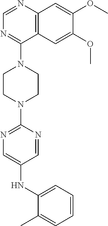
C12=C(N=CN=C1N1CCN(C3=NC=C(NC4=CC=CC=C4C)C=N3)CC1)C=C(OC)C(OC)=C2
